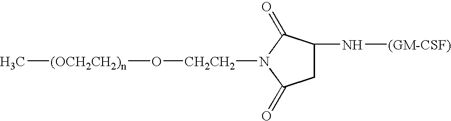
C1C(N[(GM-CSF)])C(=O)N([CH2CH2]O[(OCH2CH2)n]C)C1=O
